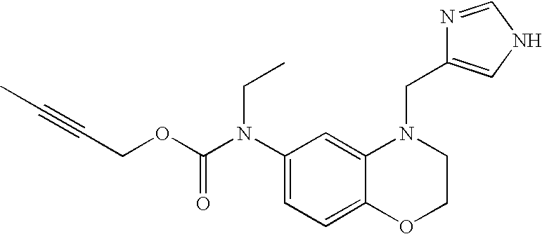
C1(N(C(OCC#CC)=O)CC)=CC=C2C(=C1)N(CC1=CNC=N1)CCO2
